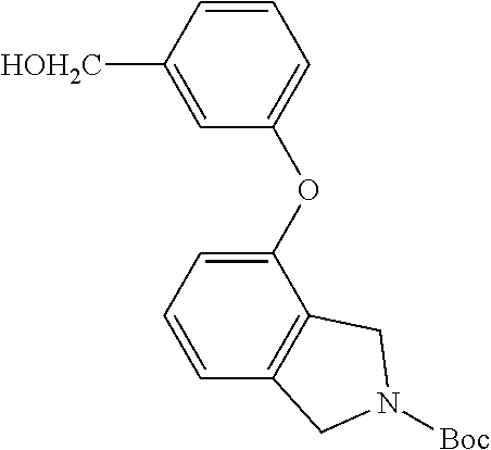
[HOH2C]C1=CC(OC2=CC=CC3=C2CN([Boc])C3)=CC=C1
